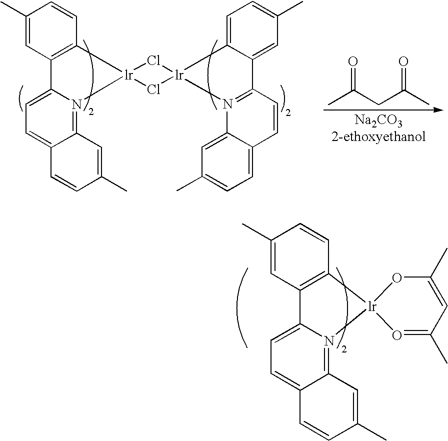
C1(C)=CC2=C(C=C1)[lr]1(N3=C4C(=CC=C23)C=CC(C)=C4)OC(C)=CC(C)=O1.C1(C)=CC2=C(C=C1)[lr]1(N3=C4C(=CC=C23)C=CC(C)=C4)Cl[lr]2(C3=CC=C(C)C=C3C3=N2C2=CC(C)=CC=C2C=C3)Cl1.CC(CC(C)=O)=O
